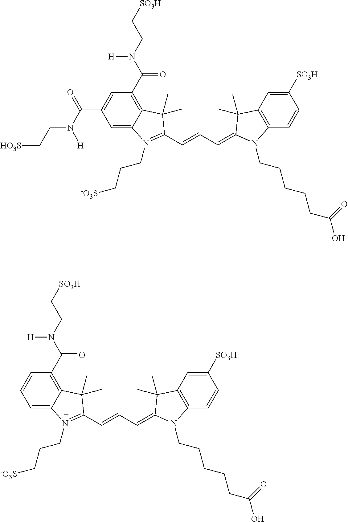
C1=C2C(=C(C(N(CC[SO3H])[H])=O)C=C1C(N([H])CC[HO3S])=O)C(C)(C)C(C=CC=C1C(C)(C)C3=C(C=CC([SO3H])=C3)N1CCCCCC(O)=O)=N2CCC[-O3S].C1=C2C(=C(C(N(CC[SO3H])[H])=O)C=C1)C(C)(C)C(C=CC=C1C(C)(C)C3=C(C=CC([SO3H])=C3)N1CCCCCC(O)=O)=N2CCC[-O3S]
